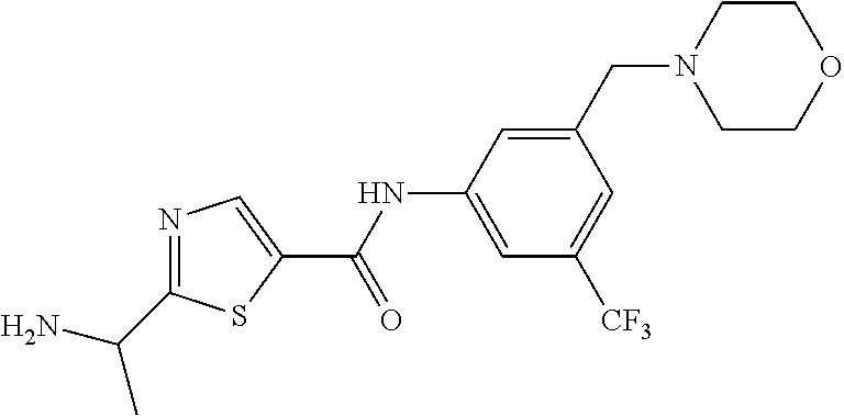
N1=C(C(C)N)SC(C(NC2=CC([CF3])=CC(CN3CCOCC3)=C2)=O)=C1
